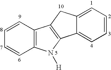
C12=C(C=CC=C1)C1=C(N2[H])C2=CC=CC=C2C1
